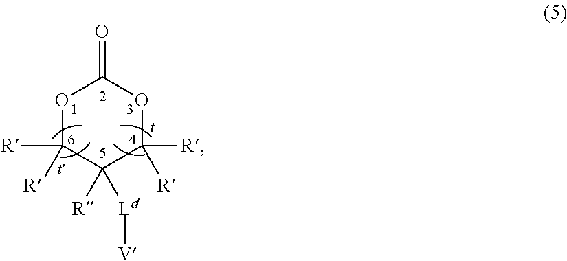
O1C([R])([R])C([R])([Ld][V])C([R])([R])OC1=O
